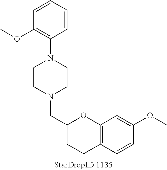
C1(N2CCN(CC3CCC4=C(O3)C=C(OC)C=C4)CC2)=C(OC)C=CC=C1
